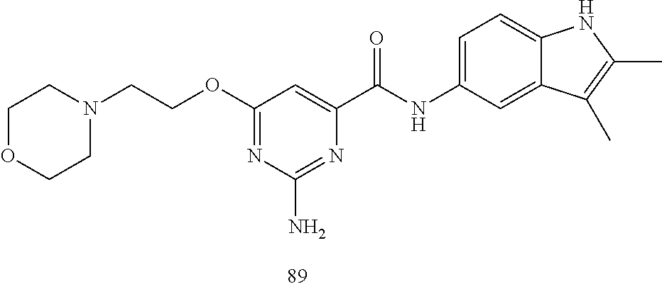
N1(CCOC2=NC(N)=NC(C(NC3=CC=C4C(=C3)C(C)=C(C)N4)=O)=C2)CCOCC1
